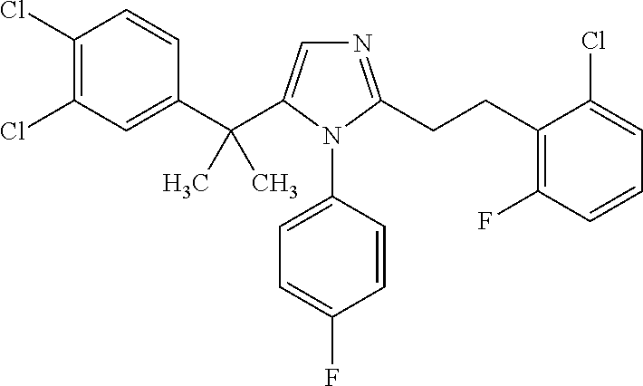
C1(Cl)=C(Cl)C=C(C(C2=CN=C(CCC3=C(F)C=CC=C3Cl)N2C2=CC=C(F)C=C2)(C)C)C=C1
